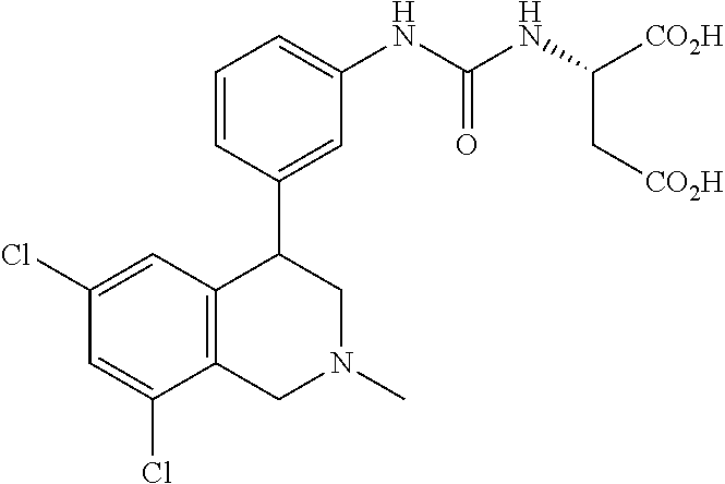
C1(Cl)=CC2=C(C(Cl)=C1)CN(C)CC2C1=CC(NC(NC([CO2H])C[CO2H])=O)=CC=C1
